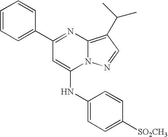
C1=C(C2=NC3=C(C(C)C)C=NN3C(NC3=CC=C([SO2CH3])C=C3)=C2)C=CC=C1
